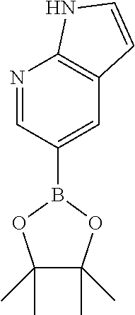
C1(B2OC(C)(C)C(C)(C)O2)=CC2=C(N=C1)NC=C2
